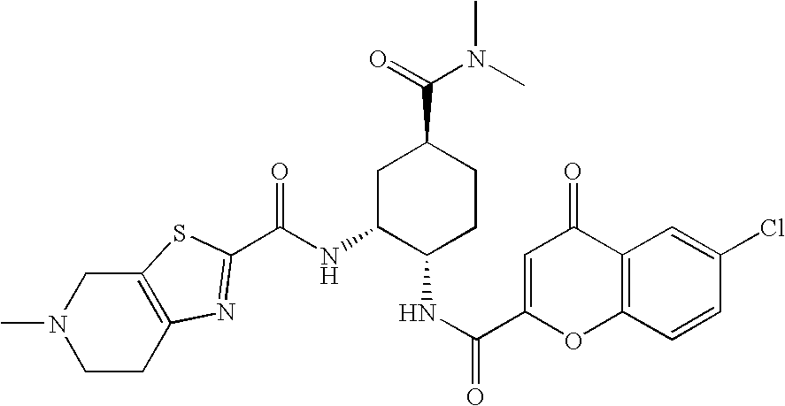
C(NC1C(NC(=O)C2=CC(=O)C3=C(O2)C=CC(Cl)=C3)CCC(C(=O)N(C)C)C1)(=O)C1=NC2=C(S1)CN(C)CC2
